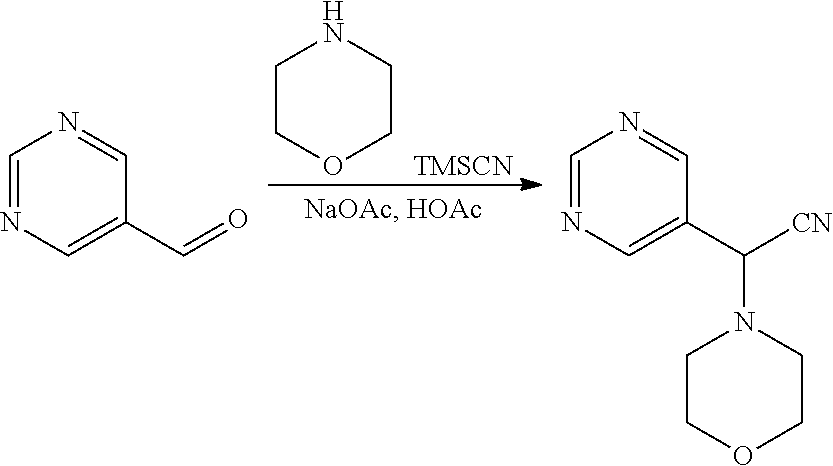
C1COCCN1.[TMSCN].C1=NC=C(C=O)C=N1.C1=NC=C(C([CN])N2CCOCC2)C=N1
